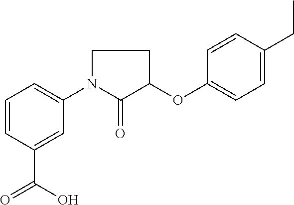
C1=CC(C(=O)O)=CC(N2C(=O)C(OC3=CC=C(CC)C=C3)CC2)=C1
